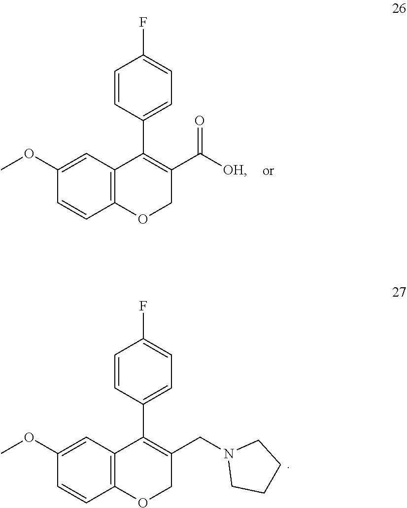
C1=CC(C2=C(C([OH])=O)COC3=C2C=C(OC)C=C3)=CC=C1F.C1=CC(C2=C(CN3CCCC3)COC3=C2C=C(OC)C=C3)=CC=C1F
